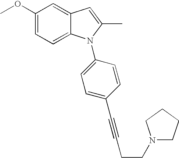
C1(OC)=CC=C2C(=C1)C=C(C)N2C1=CC=C(C#CCCN2CCCC2)C=C1
